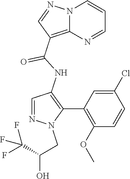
N12C(=C(C(NC3=C(C4=C(OC)C=CC(Cl)=C4)N(CC(O)C(F)(F)F)N=C3)=O)C=N1)N=CC=C2
